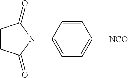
C1(N2C(=O)C=CC2=O)=CC=C([NCO])C=C1
